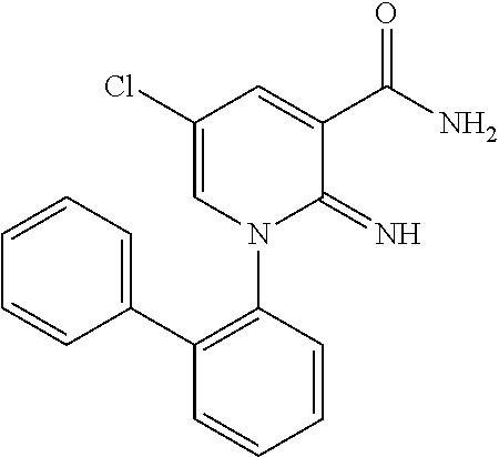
C1(Cl)=CN(C2=C(C3=CC=CC=C3)C=CC=C2)C(=N)C(C(N)=O)=C1
